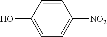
C1=C(O)C=CC([NO2])=C1
